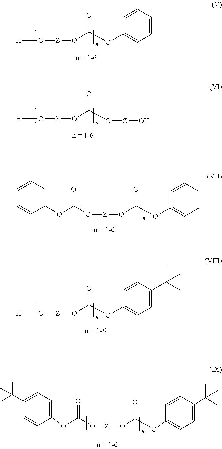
[H]O[Z]OC(OC1=CC=CC=C1)=O.[H]O[Z]OC(O[Z]O)=O.O([Z]OC(OC1=CC=CC=C1)=O)C(OC1=CC=CC=C1)=O.[H]O[Z]OC(OC1=CC=C(C(C)(C)C)C=C1)=O.O([Z]OC(OC1=CC=C(C(C)(C)C)C=C1)=O)C(OC1=CC=C(C(C)(C)C)C=C1)=O
